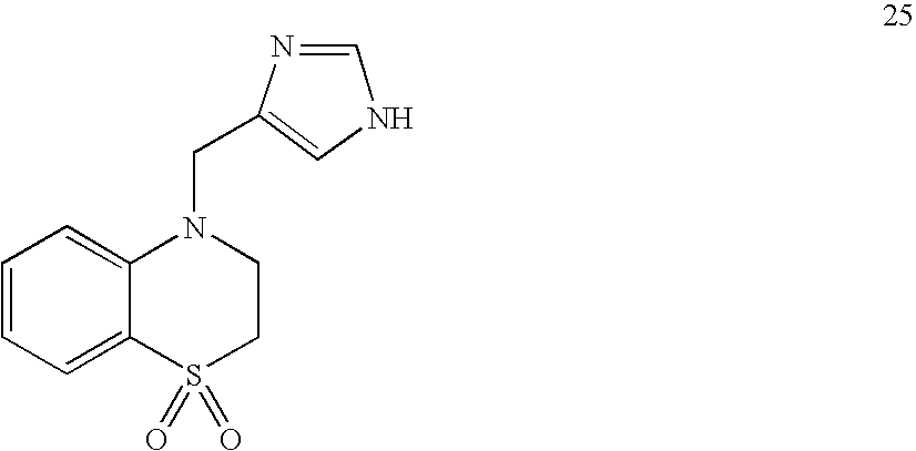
C1=CC=C2C(=C1)N(CC1=CNC=N1)CCS2(=O)=O
